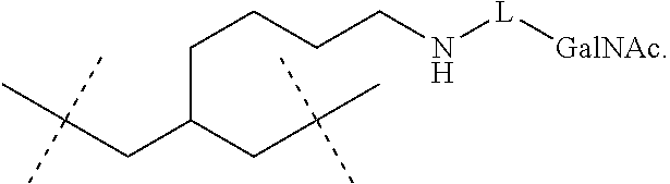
C(C(CC(C)(C)C)CC(C)(C)C)CCCN[L][GalNAc]
